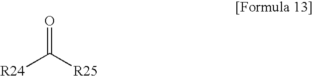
O=C([R25])[R24]
